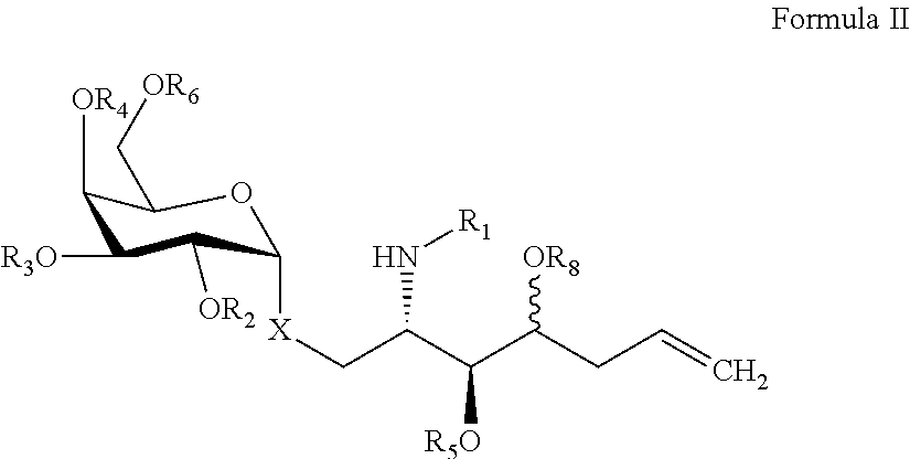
C1([OR4])C([R3O])C([OR2])C([X]CC(C(C(CC=C)[OR8])[R5O])N[R1])OC1C[OR6]
